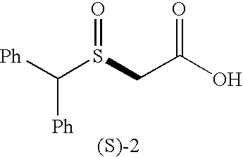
[Ph]C(S(CC(O)=O)=O)[Ph]
